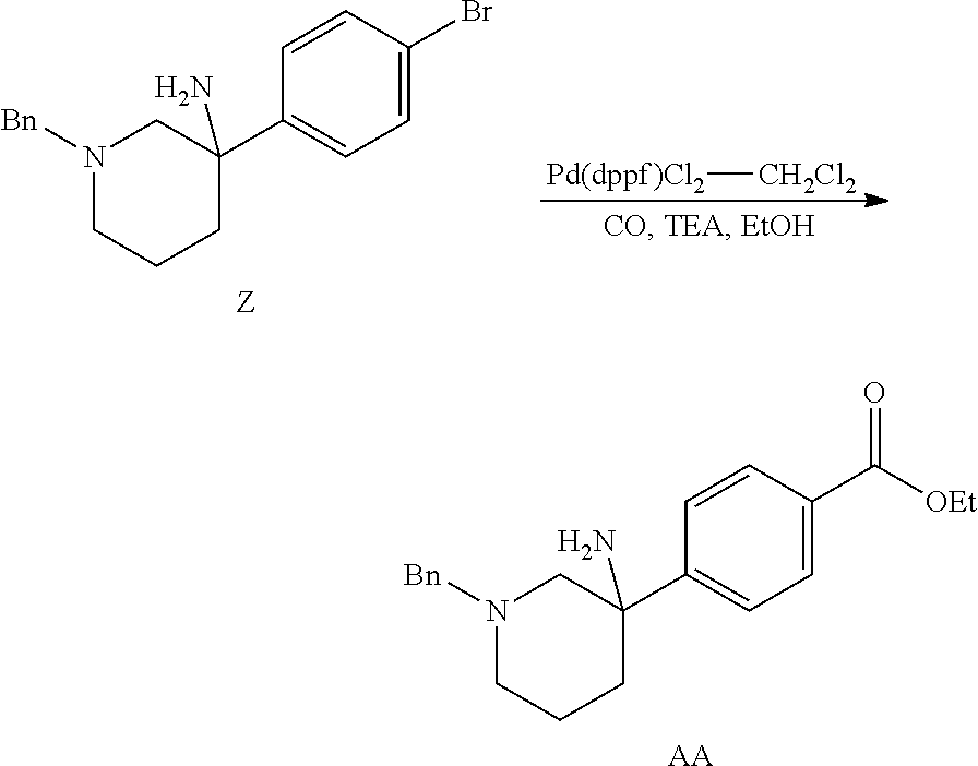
N1([Bn])CCCC(C2=CC=C(Br)C=C2)(N)C1.[Z].[Pd(dppf)Cl2][CH2Cl2].N1([Bn])CCCC(C2=CC=C(C([OEt])=O)C=C2)(N)C1.[AA]
